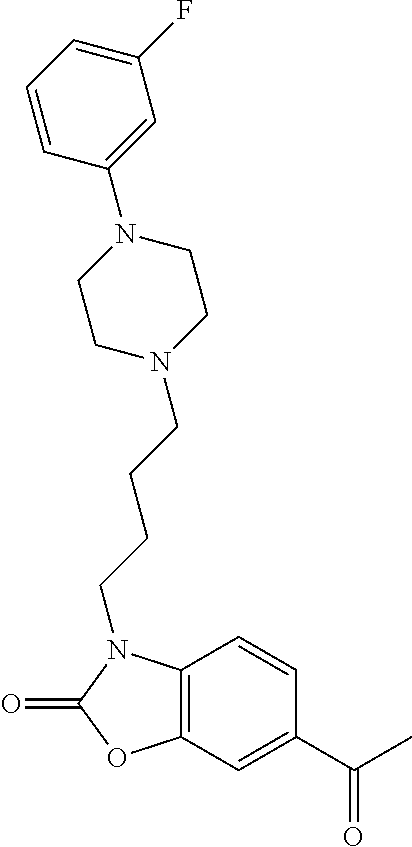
C1=CC2=C(C=C1C(C)=O)OC(=O)N2CCCCN1CCN(C2=CC(F)=CC=C2)CC1
